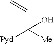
C(C([Me])([Pyd])O)=C
